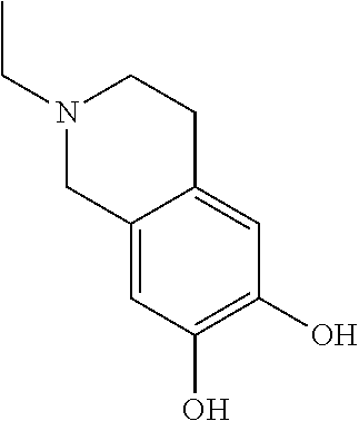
N1(CC)CC2=CC(O)=C(O)C=C2CC1
